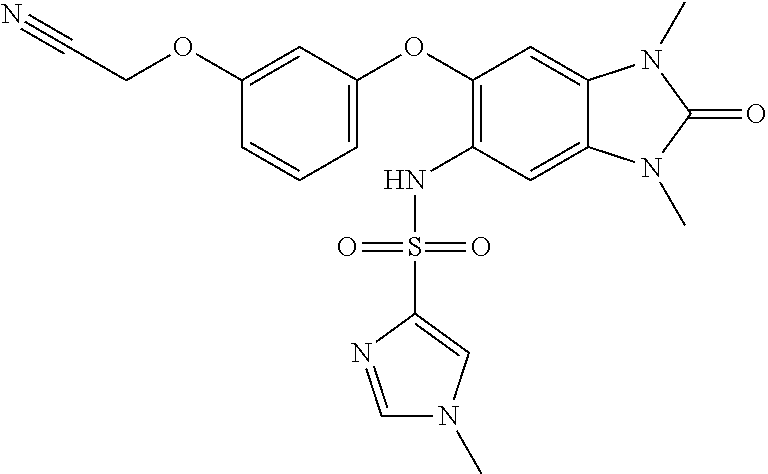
C1(OCC#N)=CC(OC2=C(NS(C3=CN(C)C=N3)(=O)=O)C=C3C(=C2)N(C)C(=O)N3C)=CC=C1
